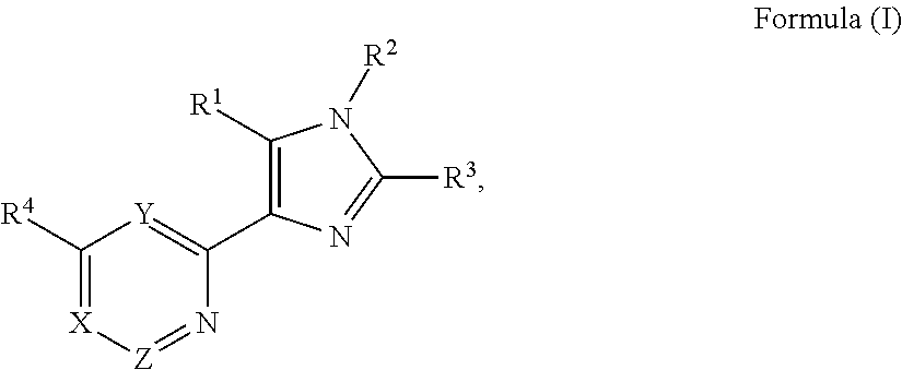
C1([R4])=[X][Z]=NC(C2=C([R1])N([R2])C([R3])=N2)=[Y]1
